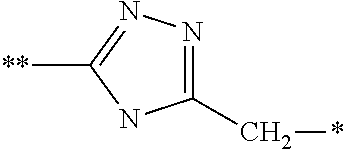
C1([**])=NN=C(C*)N1
